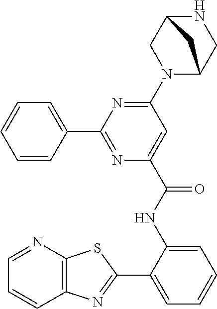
C12=C(N=CC=C1)SC(C1=CC=CC=C1NC(C1=CC(N3C4CNC(C3)C4)=NC(C3=CC=CC=C3)=N1)=O)=N2
